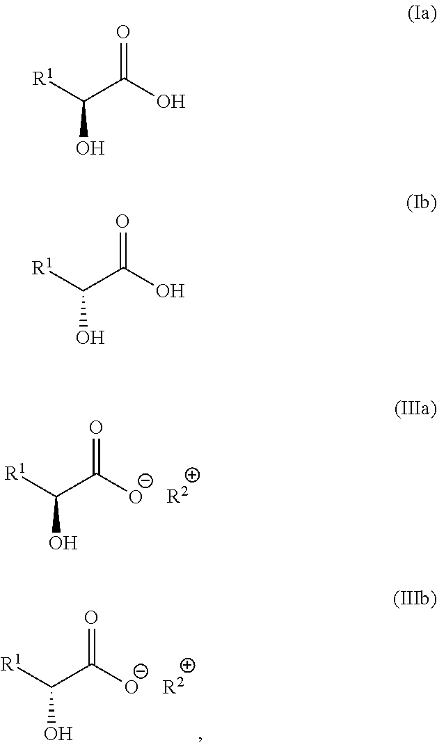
[R1]C(C([O-])=O)O.[R2].[R1]C(C([O-])=O)O.[R2].[R1]C(C(O)=O)O.[R1]C(C(O)=O)O
